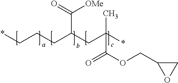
*CCCC(CC(*)(C)C(OCC1OC1)=O)C(=O)[OMe]
